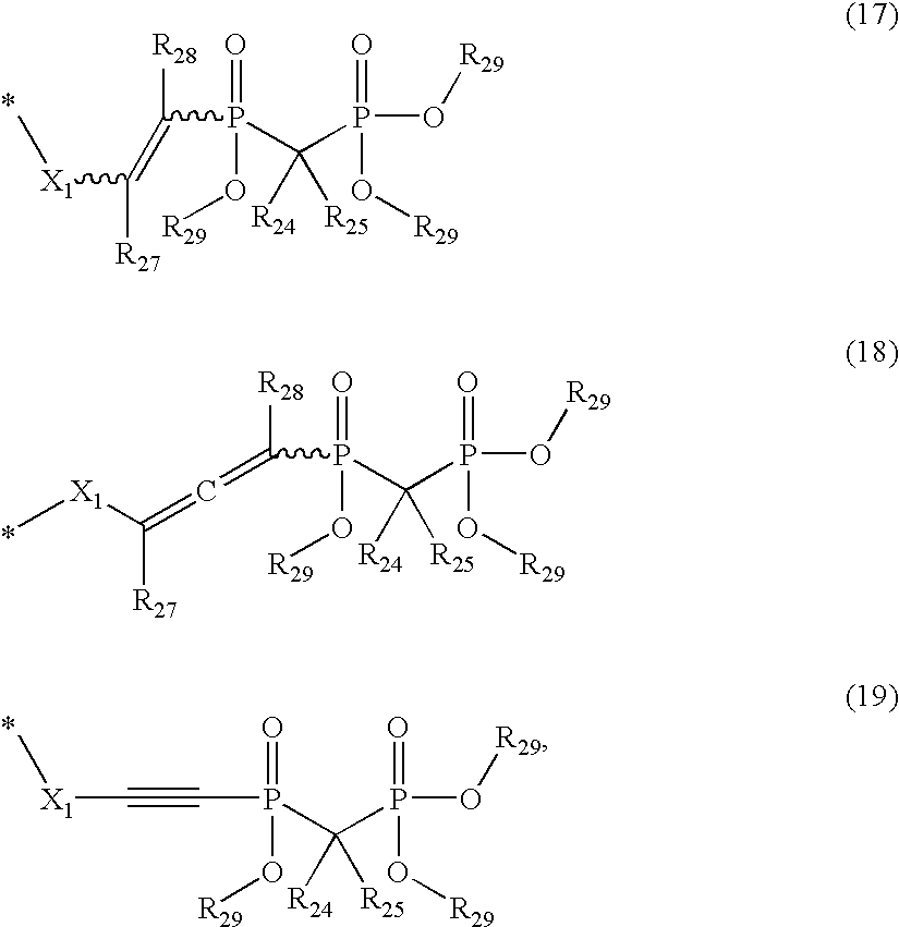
C[X1]C([R27])=C([R28])P(C(P(O[R29])(=O)O[R29])([R24])[R25])(O[R29])=O.[R28]C(P(C(P(O[R29])(=O)O[R29])([R24])[R25])(O[R29])=O)=C=C([X1]C)[R27].P(C(P(O[R29])(=O)O[R29])([R24])[R25])(C#C[X1]C)(O[R29])=O
